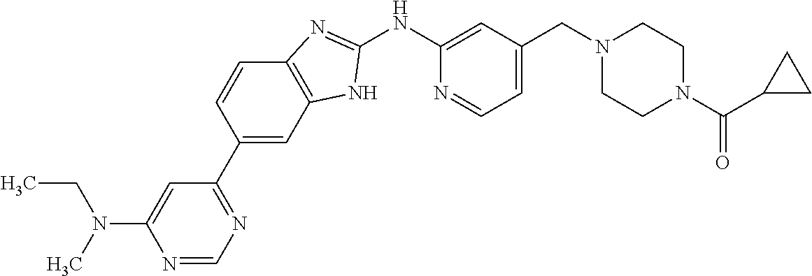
N1=CN=C(C2=CC3=C(C=C2)N=C(NC2=CC(CN4CCN(C(C5CC5)=O)CC4)=CC=N2)N3)C=C1N(C)CC
